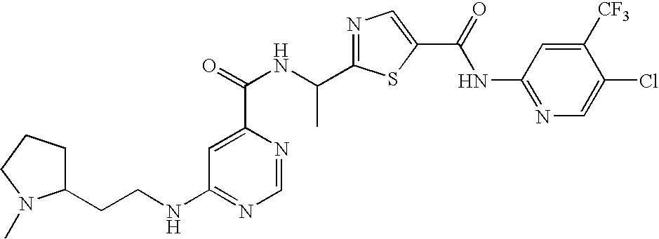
N1=C(C(NC(=O)C2=CC(NCCC3CCCN3C)=NC=N2)C)SC(C(=O)NC2=NC=C(Cl)C([CF3])=C2)=C1
